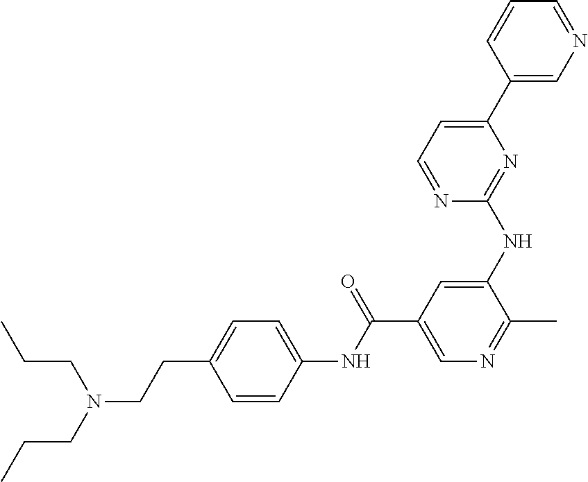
C(N(CCC1=CC=C(NC(=O)C2=CN=C(C)C(NC3=NC(C4=CN=CC=C4)=CC=N3)=C2)C=C1)CCC)CC
